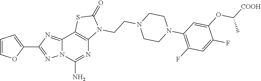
C1=COC(C2=NN3C(=N2)C2=C(N=C3N)N(CCN3CCN(C4=C(F)C=C(F)C(OC([COOH])C)=C4)CC3)C(=O)S2)=C1
